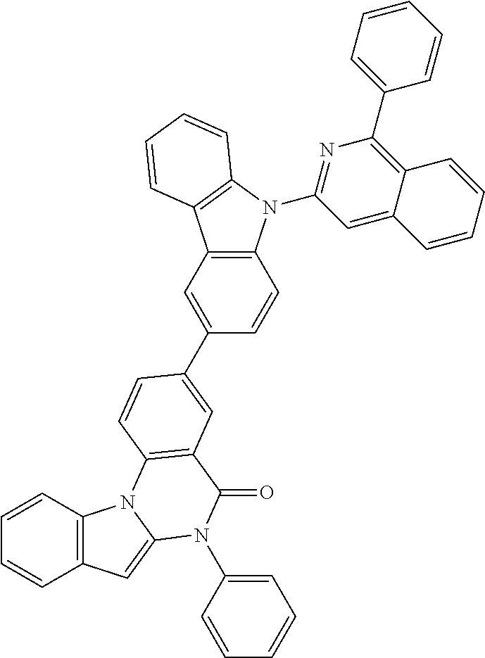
C1=CC2=C(C=C1)C=C1N2C2=C(C(=O)N1C1=CC=CC=C1)C=C(C1=CC3=C(C=C1)N(C1=NC(C4=CC=CC=C4)=C4C(=C1)C=CC=C4)C1=C3C=CC=C1)C=C2
